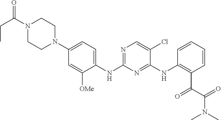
N1(C(CC)=O)CCN(C2=CC=C(NC3=NC=C(Cl)C(NC4=C(C(=O)C(=O)N(C)C)C=CC=C4)=N3)C([OMe])=C2)CC1
